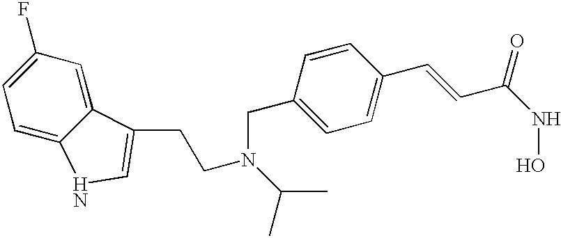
C1(CN(C(C)C)CCC2=CNC3=CC=C(F)C=C32)=CC=C(C=CC(NO)=O)C=C1
